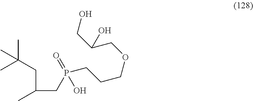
C(C(C)CP(CCCOCC(CO)O)(=O)O)C(C)(C)C
